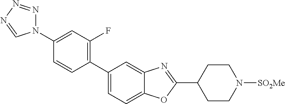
C1(N2N=NN=C2)=CC(F)=C(C2=CC=C3C(=C2)N=C(C2CCN([SO2Me])CC2)O3)C=C1
